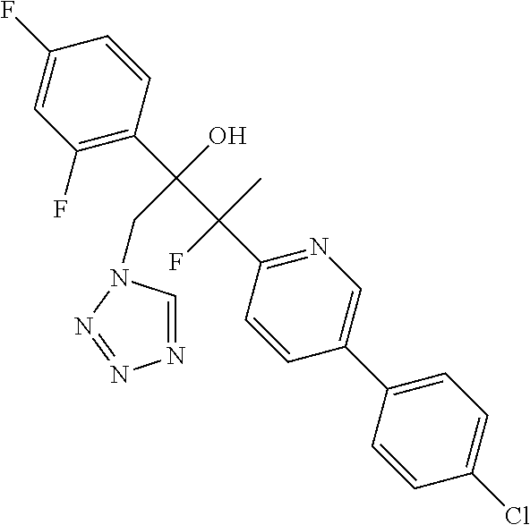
C1(F)=CC(F)=C(C(C(C2=NC=C(C3=CC=C(Cl)C=C3)C=C2)(F)C)(O)CN2C=NN=N2)C=C1
